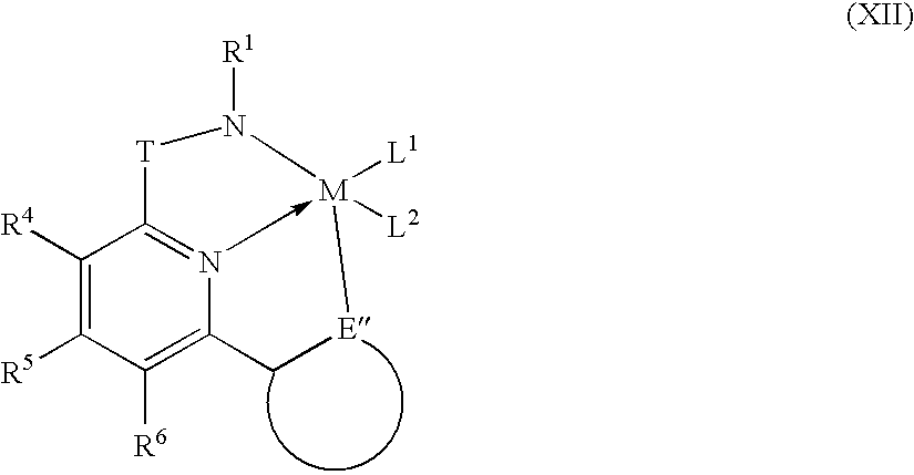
C1([R4])=C([R5])C([R6])=C2N3->[M]([L2])([L1])(N([R1])[T]C=31)[E]C2
